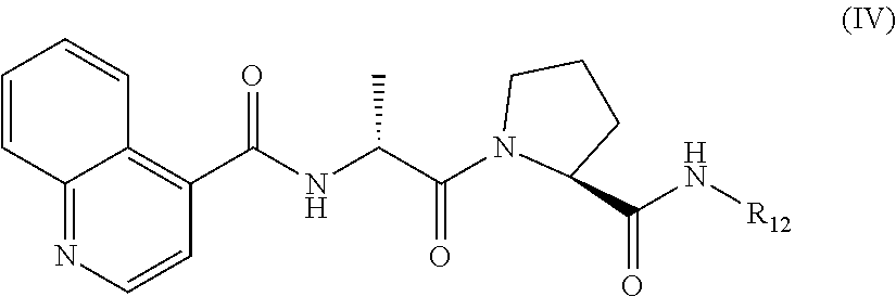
C12=NC=CC(C(NC(C(N3C(C(N[R12])=O)CCC3)=O)C)=O)=C1C=CC=C2
